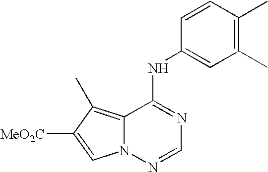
C12=C(C)C([MeO2C])=CN1N=CN=C2NC1=CC(C)=C(C)C=C1
